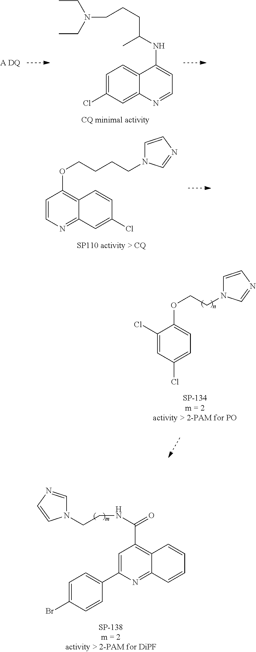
[A DQ].C1=C(Cl)C=C2C(=C1)C(NC(CCCN(CC)CC)C)=CC=N2.C1=CN=C2C(=C1OCCCCN1C=CN=C1)C=CC(Cl)=C2.C1(Cl)=CC(Cl)=CC=C1OCCN1C=CN=C1.N1(CCNC(=O)C2=C3C(=NC(C4=CC=C(Br)C=C4)=C2)C=CC=C3)C=NC=C1
